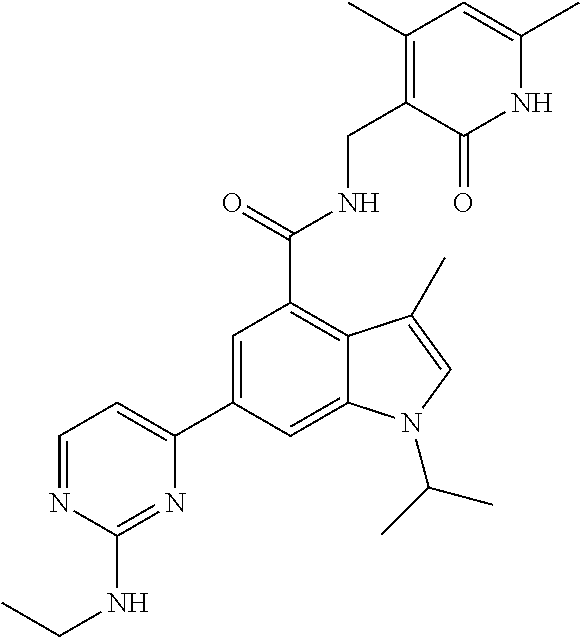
C1(C2=CC(C(NCC3=C(C)C=C(C)NC3=O)=O)=C3C(=C2)N(C(C)C)C=C3C)=CC=NC(NCC)=N1
